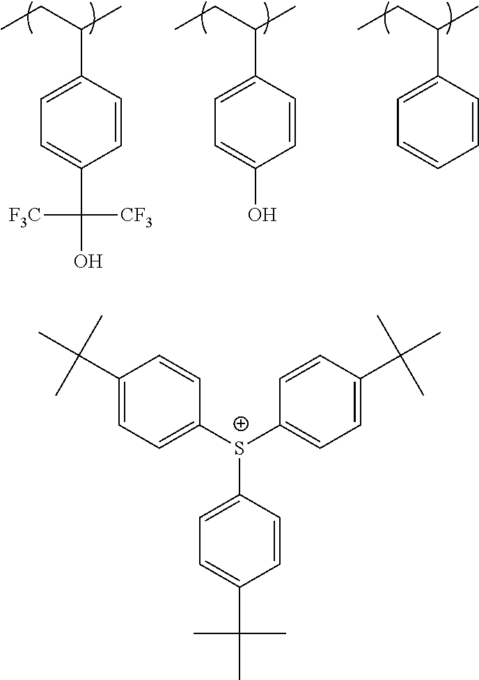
CCC(C)C1=CC=C(C([F3C])([CF3])O)C=C1.CCC(C)C1=CC=C(O)C=C1.CCC(C)C1=CC=CC=C1.C1=C(C(C)(C)C)C=CC([S+](C2=CC=C(C(C)(C)C)C=C2)C2=CC=C(C(C)(C)C)C=C2)=C1
